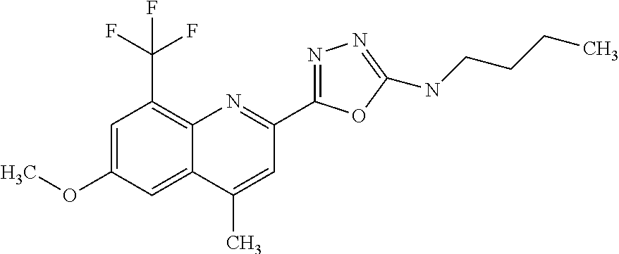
C1(C)=CC(C2=NN=C(NCCCC)O2)=NC2=C(C(F)(F)F)C=C(OC)C=C12
